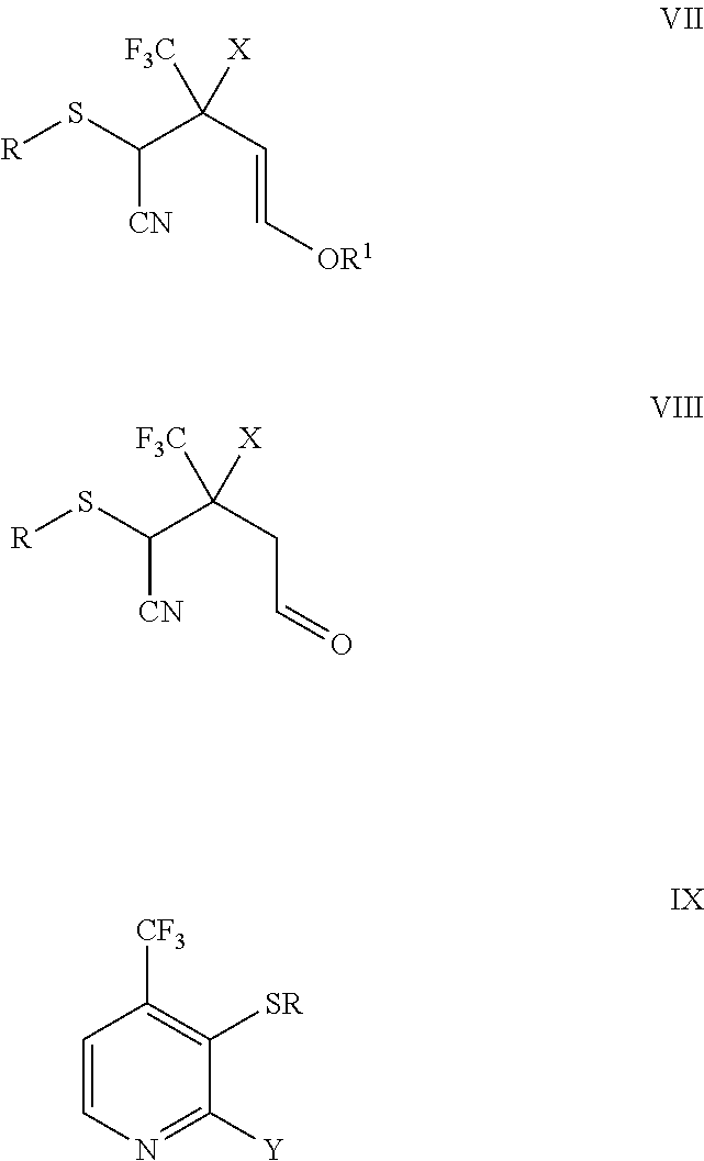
C1=CN=C([Y])C([SR])=C1[CF3].[R]SC(C(CC=O)([X])[F3C])[CN].[R]SC(C(C=C[OR1])([X])[F3C])[CN]
